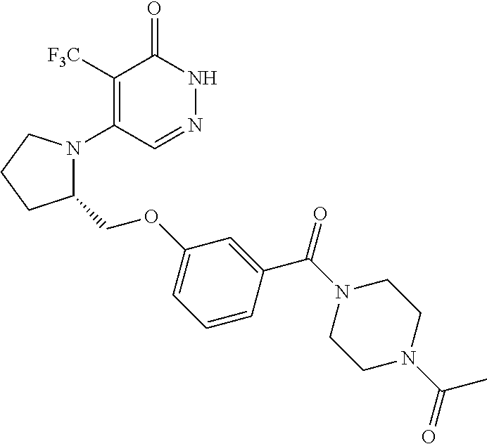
C1([F3C])=C(N2C(COC3=CC=CC(C(N4CCN(C(C)=O)CC4)=O)=C3)CCC2)C=NNC1=O
